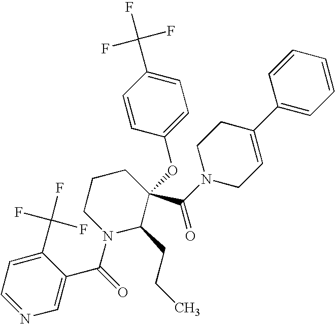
C1=NC=C(C(N2C(CCC)C(C(=O)N3CC=C(C4=CC=CC=C4)CC3)(OC3=CC=C(C(F)(F)F)C=C3)CCC2)=O)C(C(F)(F)F)=C1
